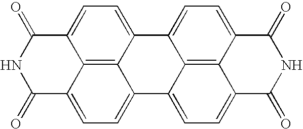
C12=CC=C3C4=C1C(=CC=C4C1=CC=C4C5=C1C3=CC=C5C(=O)NC4=O)C(=O)NC2=O
